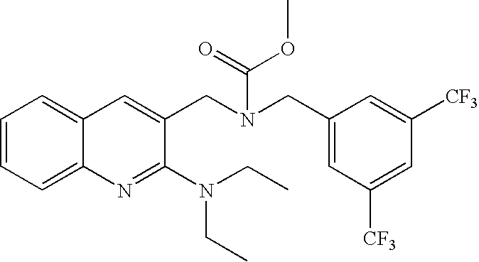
C1=CC=C2C(=C1)C=C(CN(CC1=CC([CF3])=CC([CF3])=C1)C(=O)OC)C(N(CC)CC)=N2
